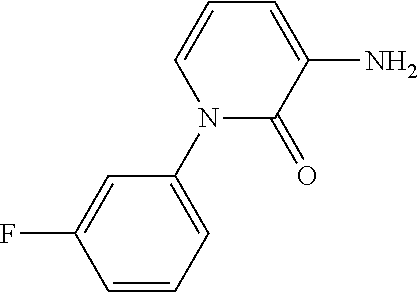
C1=CC=C(N2C(=O)C(N)=CC=C2)C=C1F
